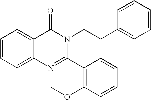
C1=CC=C2C(=C1)C(=O)N(CCC1=CC=CC=C1)C(C1=C(OC)C=CC=C1)=N2
